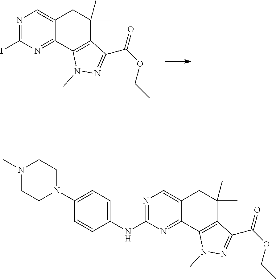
IC1=NC=C2C(=N1)C1=C(C(C)(C)C2)C(C(OCC)=O)=NN1C.N1(C)CCN(C2=CC=C(NC3=NC=C4C(=N3)C3=C(C(C)(C)C4)C(C(OCC)=O)=NN3C)C=C2)CC1
